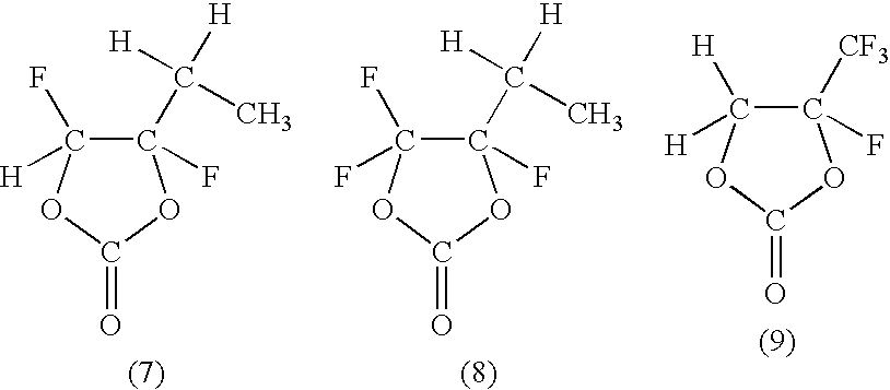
C1(C(C)([H])[H])(F)C(F)([H])OC(=O)O1.C1(C(C)([H])[H])(F)C(F)(F)OC(=O)O1.C1([CF3])(F)C([H])([H])OC(=O)O1
